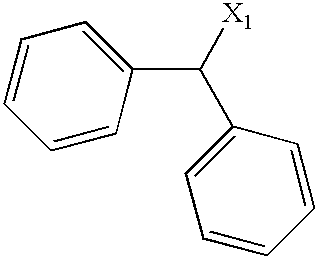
C1=CC=CC(C(C2=CC=CC=C2)[X1])=C1
